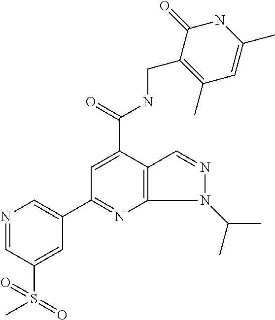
N1=CC(S(C)(=O)=O)=CC(C2=NC3=C(C(C(NCC4=C(C)C=C(C)NC4=O)=O)=C2)C=NN3C(C)C)=C1
